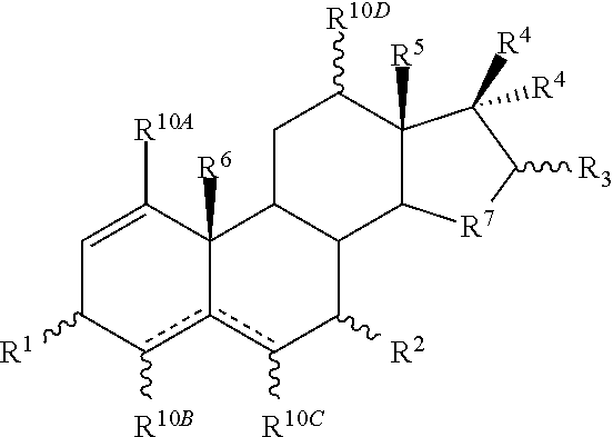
C1=C([R10A])C2([R6])c(c([R10B])C1[R1])c([R10C])C([R2])C1C2CC([R10D])C2([R5])C1[R7]C([R3])C2([R4])[R4]
